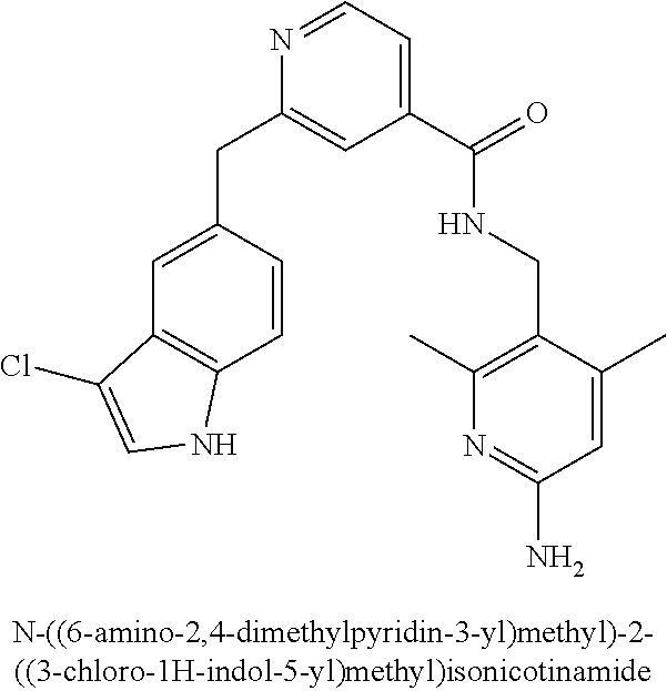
C1=C(CC2=CC(C(NCC3=C(C)N=C(N)C=C3C)=O)=CC=N2)C=CC2=C1C(Cl)=CN2
